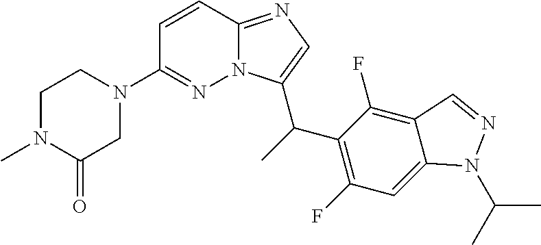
C1N(C)C(=O)CN(C2=NN3C(=NC=C3C(C3=C(F)C=C4C(=C3F)C=NN4C(C)C)C)C=C2)C1
